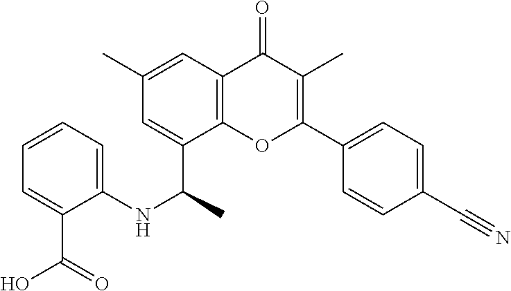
C1=CC=C(NC(C2=CC(C)=CC3=C2OC(C2=CC=C(C#N)C=C2)=C(C)C3=O)C)C(C(O)=O)=C1
